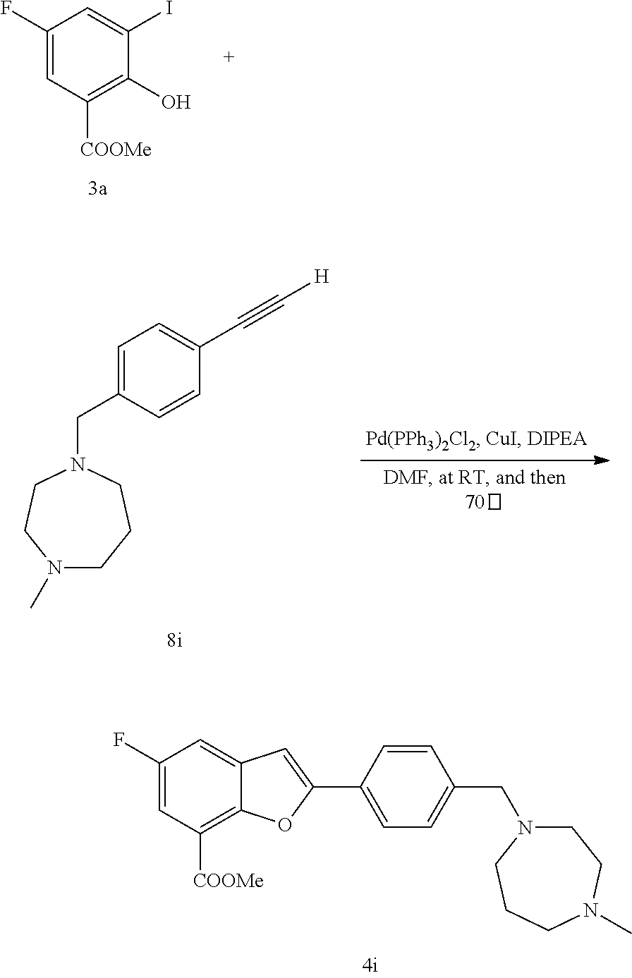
C1(F)=CC([COOMe])=C2C(=C1)C=C(C1=CC=C(CN3CCN(C)CCC3)C=C1)O2.C1(F)=CC([COOMe])=C(O)C(I)=C1.N1(C)CCCN(CC2=CC=C(C#C[H])C=C2)CC1
